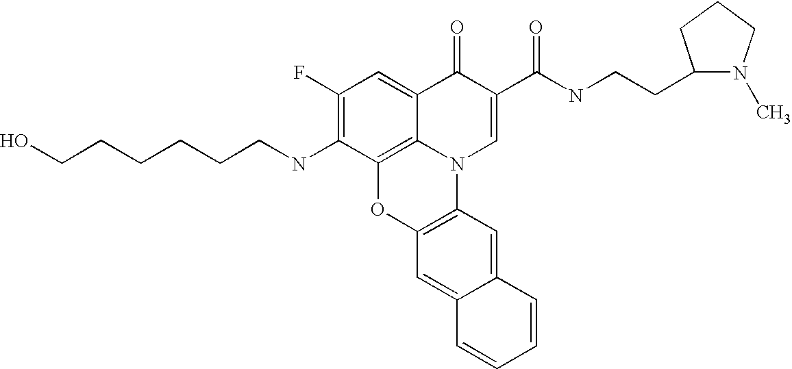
C1(F)=C(NCCCCCCO)C2=C3C(=C1)C(=O)C(C(NCCC1CCCN1C)=O)=CN3C1=C(O2)C=C2C(=C1)C=CC=C2
